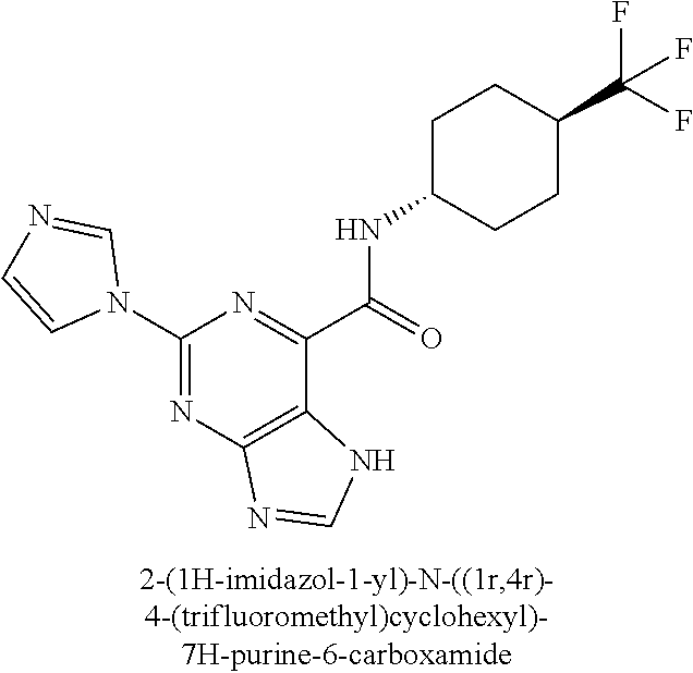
C1(N2C=NC=C2)=NC2=C(C(C(=O)NC3CCC(C(F)(F)F)CC3)=N1)NC=N2
